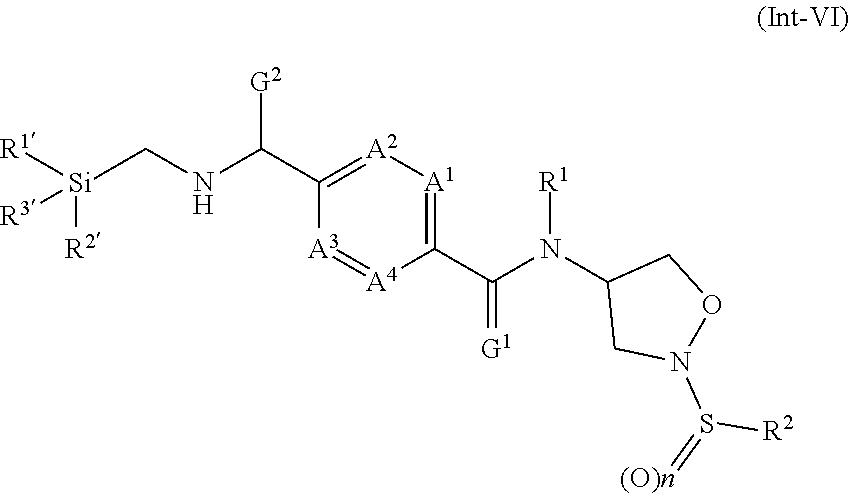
C1(C(NC[Si]([R1])([R3])[R2])[G2])=[A2][A1]=C(C(N(C2CN(S(=[(O)n])[R2])OC2)[R1])=[G1])[A4]=[A3]1
